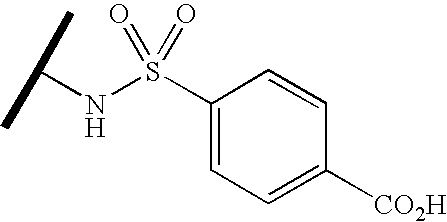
N(S(C1=CC=C([CO2H])C=C1)(=O)=O)C(C)C
